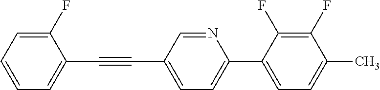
C1(F)=CC=CC=C1C#CC1=CC=C(C2=CC=C(C)C(F)=C2F)N=C1
